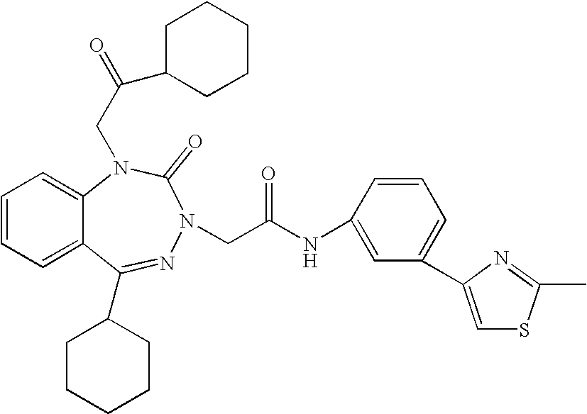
C1=CC=C2C(=C1)N(CC(C1CCCCC1)=O)C(=O)N(CC(NC1=CC(C3=CSC(C)=N3)=CC=C1)=O)N=C2C1CCCCC1
